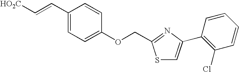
C1(C=C[HO2C])=CC=C(OCC2=NC(C3=C(Cl)C=CC=C3)=CS2)C=C1
